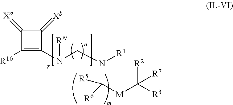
C1(=[Xb])C(=[Xa])C([R10])=C1N(CN([R1])C([M]C([R3])([R2])[R7])([R6])[R5])[RN]
